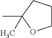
CC1(C)OCCC1
